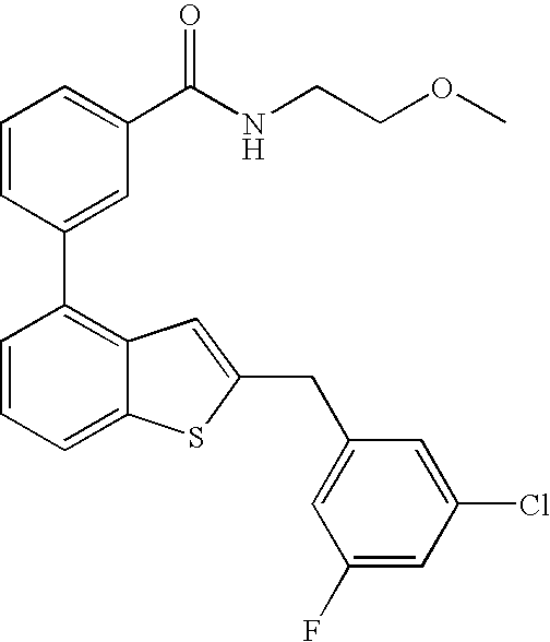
C1=CC(C2=C3C(=CC=C2)SC(CC2=CC(F)=CC(Cl)=C2)=C3)=CC(C(NCCOC)=O)=C1
